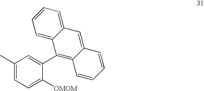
C1=C([OMOM])C(C2=C3C(=CC4=CC=CC=C24)C=CC=C3)=CC(C)=C1
